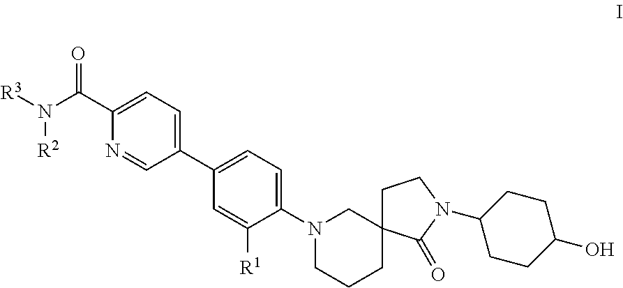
[R3]N(C(C1=CC=C(C2=CC=C(N3CCCC4(C3)CCN(C3CCC(O)CC3)C4=O)C([R1])=C2)C=N1)=O)[R2]
